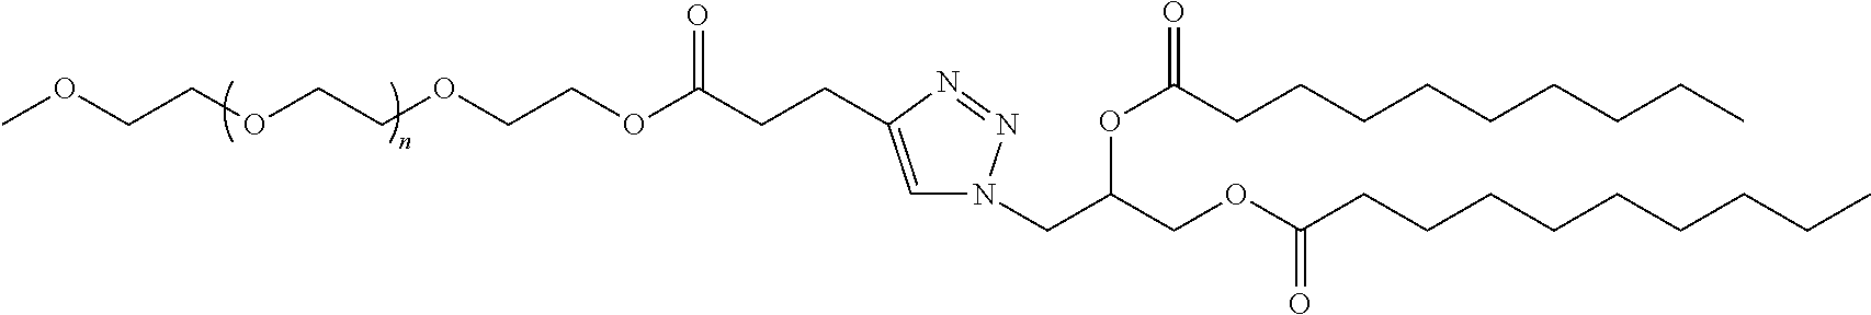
COCCOCCOCCOC(CCC1=CN(CC(COC(CCCCCCCCC)=O)OC(CCCCCCCCC)=O)N=N1)=O
